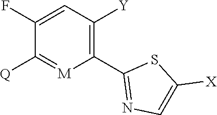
C1(F)=CC([Y])=C(C2=NC=C([X])S2)[M]=C1[Q]
